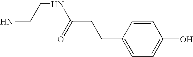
C1=CC(CCC(NCCN)=O)=CC=C1O
